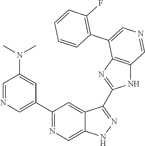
C1(C2=CN=CC(N(C)C)=C2)=NC=C2C(=C1)C(C1=NC3=C(N1)C=NC=C3C1=C(F)C=CC=C1)=NN2
